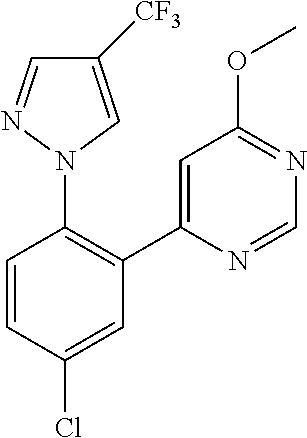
C1=C(C2=C(N3C=C([CF3])C=N3)C=CC(Cl)=C2)N=CN=C1OC
